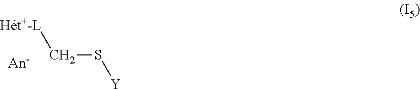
[Ht+-L]CS[Y]
